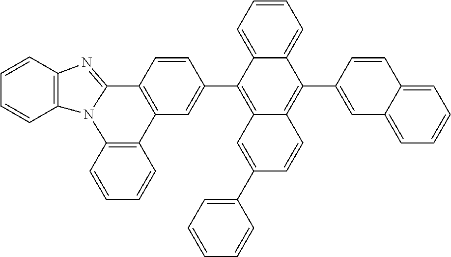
C1=CC2=C(C=C1)N1C(=NC3=C1C=CC=C3)C1=C2C=C(C2=C3C(=C(C4=CC5=CC=CC=C5C=C4)C4=CC=CC=C24)C=CC(C2=CC=CC=C2)=C3)C=C1
